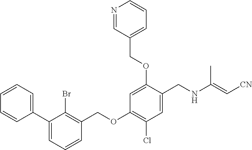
C1=CC(C2=CC=CC(COC3=C(Cl)C=C(CNC(C)=C[CN])C(OCC4=CC=CN=C4)=C3)=C2Br)=CC=C1
